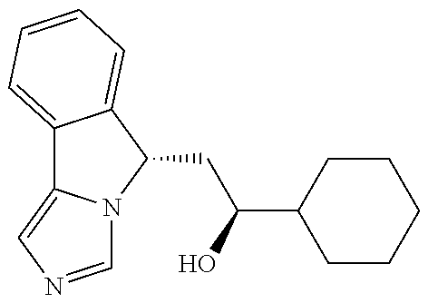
C12=CC=CC=C1C(CC(O)C1CCCCC1)N1C2=CN=C1
